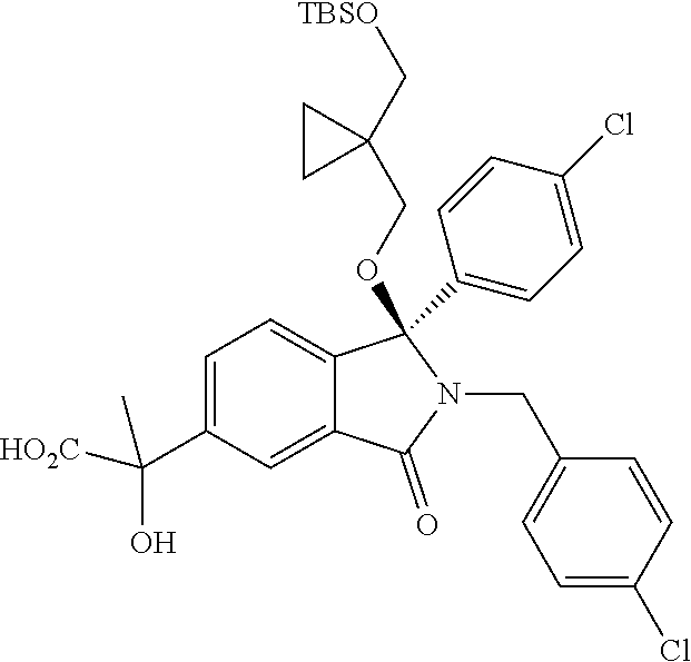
C1=C(C(O)([HO2C])C)C=C2C(=C1)C(C1=CC=C(Cl)C=C1)(OCC1(C[TBSO])CC1)N(CC1=CC=C(Cl)C=C1)C2=O
